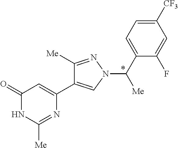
C1(=O)NC([Me])=NC(C2=CN(C(C3=CC=C([CF3])C=C3F)[Me])N=C2[Me])=C1
